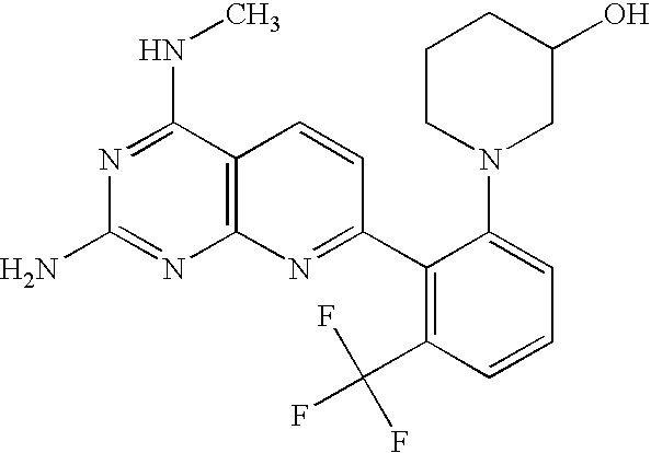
C12=C(C(NC)=NC(N)=N1)C=CC(C1=C(C(F)(F)F)C=CC=C1N1CC(O)CCC1)=N2
